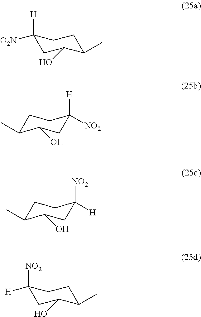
C1([H])([O2N])CC(O)C(C)CC1.C1C(C)C(O)CC([H])([NO2])C1.C1C(C)C(O)CC([NO2])([H])C1.C1([NO2])([H])CC(O)C(C)CC1
